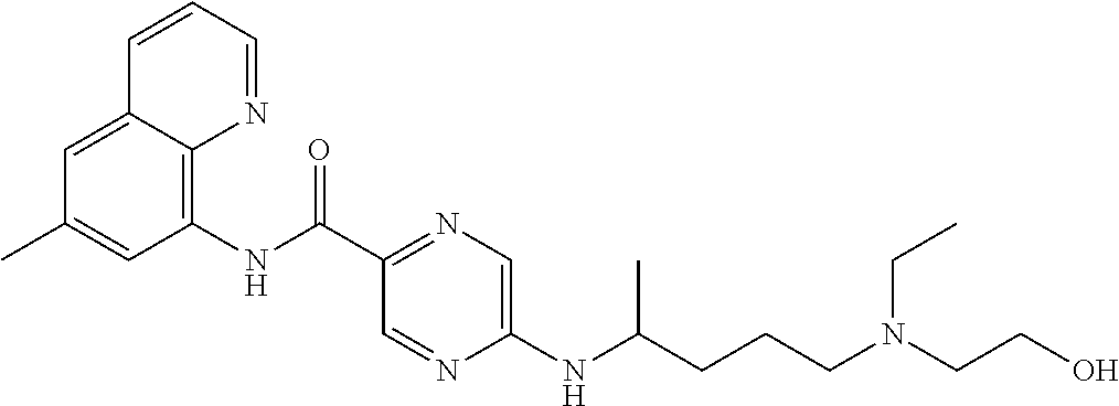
C12=CC(C)=CC(NC(C3=NC=C(NC(CCCN(CCO)CC)C)N=C3)=O)=C1N=CC=C2
